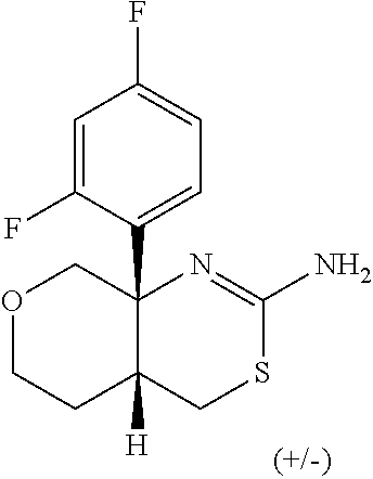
C1=C(F)C(C23COCCC2([H])CSC(N)=N3)=CC=C1F
